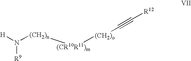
[H]N([(CH2)n][(CR10R11)m][(CH2)o]C#C[R12])[R9]
